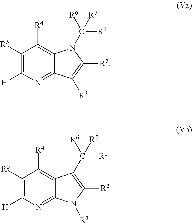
C1([R5])=C([H])N=C2C(=C1[R4])N(C([R1])([R7])[R6])C([R2])=C2[R3].C1([R5])=C([H])N=C2C(=C1[R4])C(C([R1])([R7])[R6])=C([R2])N2[R3]
